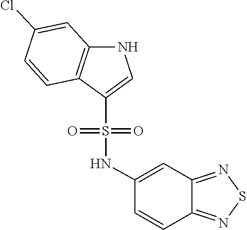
C1=CC2=C(C=C1Cl)NC=C2S(=O)(=O)NC1=CC2=NSN=C2C=C1
